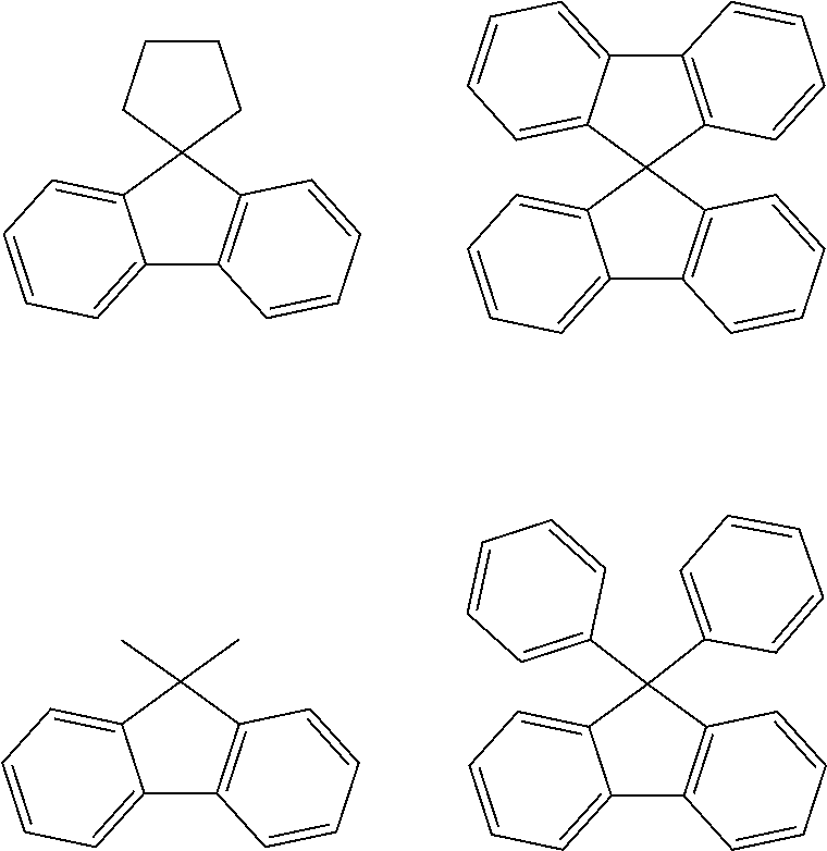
C1=CC=C2C(=C1)C1(CCCC1)C1=C2C=CC=C1.C12=C(C=CC=C1)C1(C3=C(C4=CC=CC=C14)C=CC=C3)C1=CC=CC=C21.C1=CC=C2C(=C1)C(C)(C)C1=C2C=CC=C1.C1=CC=C(C2(C3=CC=CC=C3)C3=C(C4=CC=CC=C24)C=CC=C3)C=C1
